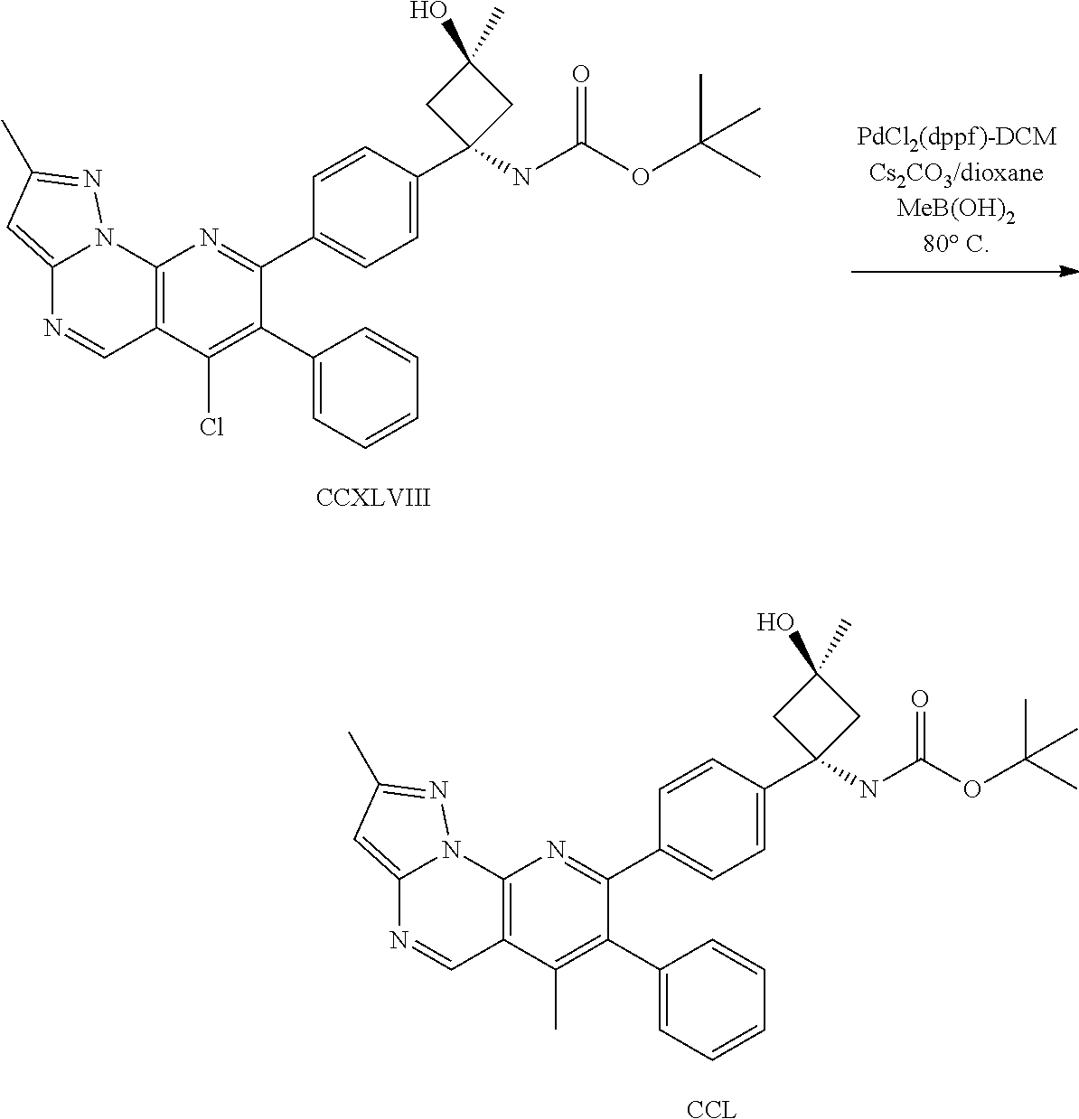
C12=CC(C)=NN1C1=C(C=N2)C(Cl)=C(C2=CC=CC=C2)C(C2=CC=C(C3(NC(OC(C)(C)C)=O)CC(C)(O)C3)C=C2)=N1.[CCXLVIII].C12=CC(C)=NN1C1=C(C=N2)C(C)=C(C2=CC=CC=C2)C(C2=CC=C(C3(NC(OC(C)(C)C)=O)CC(C)(O)C3)C=C2)=N1.[CCL]
